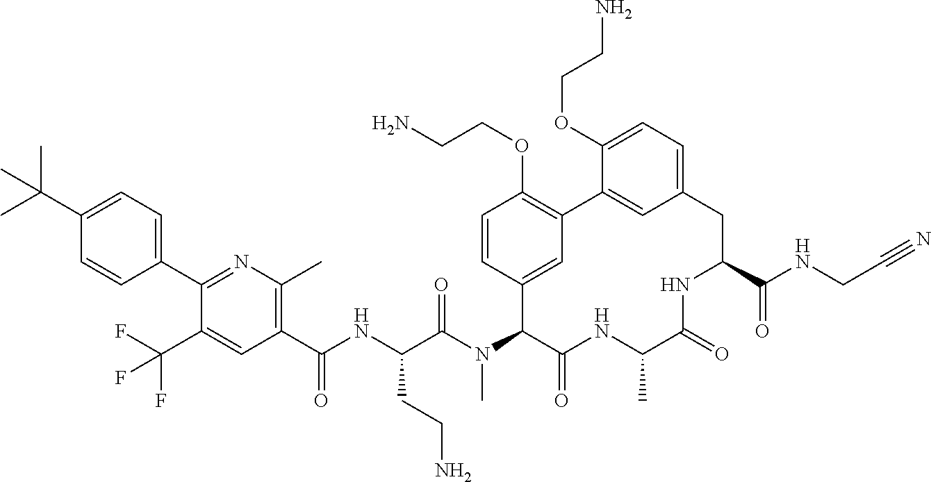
C(C(N(C1C(=O)NC(C)C(=O)NC(C(NCC#N)=O)CC2=CC=C(OCCN)C(=C2)C2=C(OCCN)C=CC1=C2)C)=O)(NC(C1=C(C)N=C(C2=CC=C(C(C)(C)C)C=C2)C(C(F)(F)F)=C1)=O)CCN
